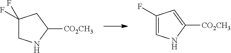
C1(F)=CNC([CO2CH3])=C1.C1(F)(F)CNC([CO2CH3])C1
